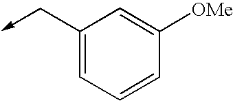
C1(C->C)=CC=CC([OMe])=C1
